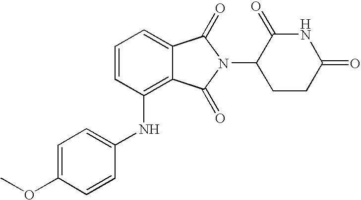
C1=C(OC)C=CC(NC2=C3C(=CC=C2)C(=O)N(C2CCC(=O)NC2=O)C3=O)=C1
